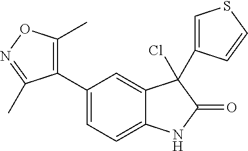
C1(C2=C(C)ON=C2C)=CC=C2C(=C1)C(C1=CSC=C1)(Cl)C(=O)N2
